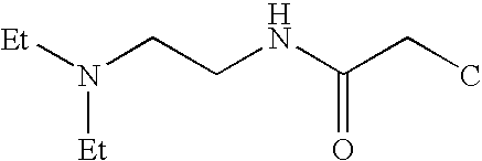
[Et]N(CCNC(CC)=O)[Et]
